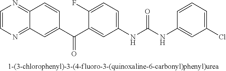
C1=CN=C2C(=N1)C=CC(C(C1=CC(NC(NC3=CC(Cl)=CC=C3)=O)=CC=C1F)=O)=C2
